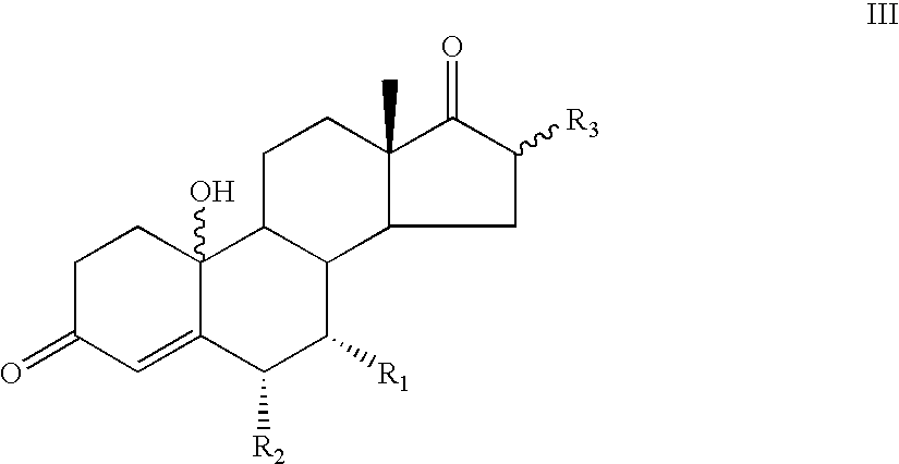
C1C(=O)C=C2C(O)(C1)C1C(C([R1])C2[R2])C2C(C)(CC1)C(=O)C([R3])C2
